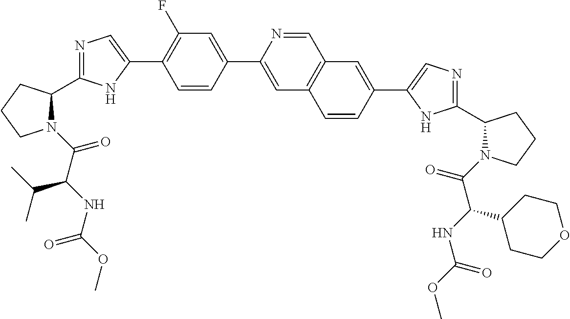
N1(C(=O)C(NC(OC)=O)C(C)C)C(C2=NC=C(C3=C(F)C=C(C4=CC5=C(C=N4)C=C(C4=CN=C(C6N(C(=O)C(NC(OC)=O)C7CCOCC7)CCC6)N4)C=C5)C=C3)N2)CCC1
